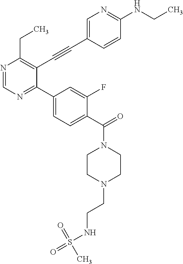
N1=CN=C(C2=CC=C(C(N3CCN(CCNS(=O)(=O)C)CC3)=O)C(F)=C2)C(C#CC2=CN=C(NCC)C=C2)=C1CC
